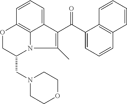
C1=CC=C2C3=C1OCC(CN1CCOCC1)N3C(C)=C2C(C1=CC=CC2=C1C=CC=C2)=O
